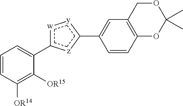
C1=CC([OR14])=C([OR15])C(C2[w][y]C(C3=CC4=C(C=C3)OC(C)(C)OC4)[z]2)=C1.C1CCCC1
